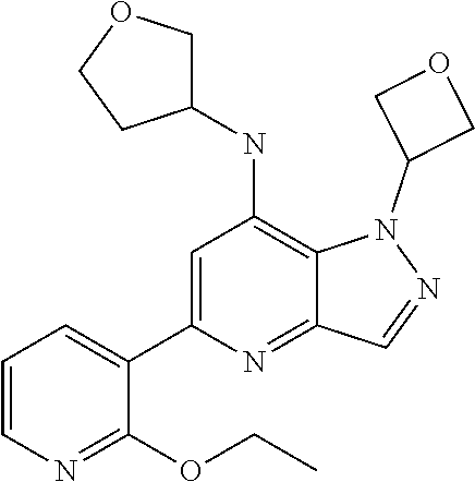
N1(C2COC2)N=CC2=NC(C3=CC=CN=C3OCC)=CC(NC3COCC3)=C12
